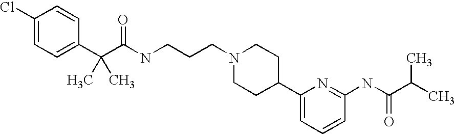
C1(Cl)=CC=C(C(C(NCCCN2CCC(C3=CC=CC(NC(C(C)C)=O)=N3)CC2)=O)(C)C)C=C1
